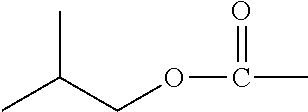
C(=O)(C)OCC(C)C
